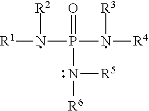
N(P(=O)(N([R4])[R3])N([R5])[R6])([R1])[R2]
